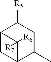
[R5]C1CC(C)C2CC1C2([R6])[R7]
